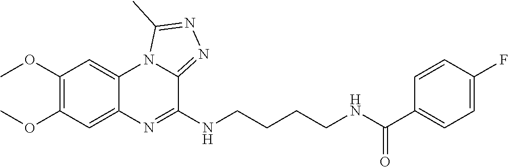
C1(OC)=C(OC)C=C2C(=C1)N1C(=NN=C1C)C(NCCCCNC(C1=CC=C(F)C=C1)=O)=N2
